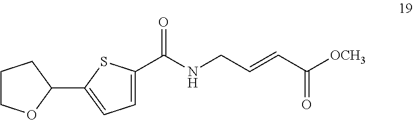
C1(C(NCC=CC([OCH3])=O)=O)=CC=C(C2OCCC2)S1
